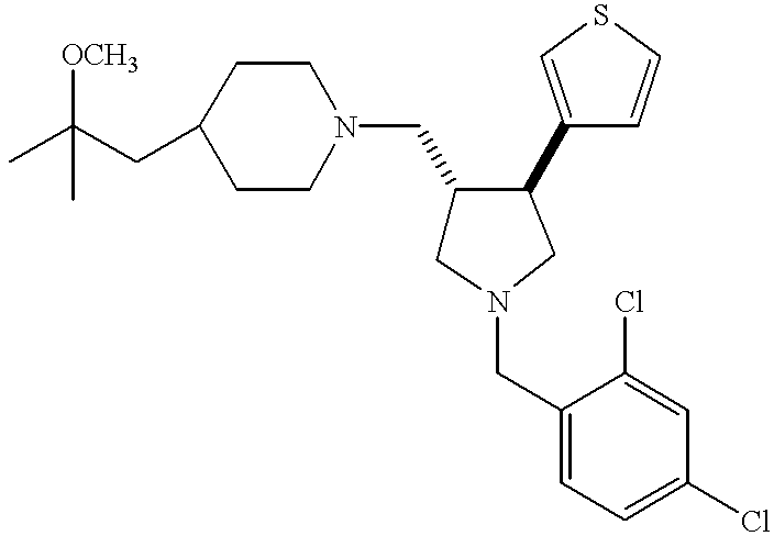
C1C(CC(C)([OCH3])C)CCN(CC2CN(CC3=CC=C(Cl)C=C3Cl)CC2C2=CSC=C2)C1
